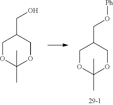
C1OC(C)(C)OCC1CO[Ph].C1OC(C)(C)OCC1CO
